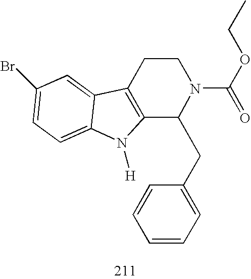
C12=C(CCN(C(OCC)=O)C1CC1=CC=CC=C1)C1=CC(Br)=CC=C1N2[H]
